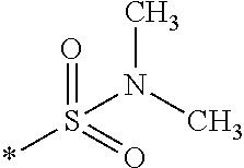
*S(=O)(=O)N(C)C
